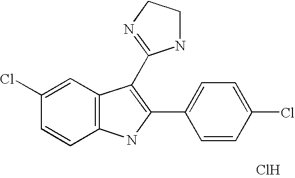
Cl.C1=C(Cl)C=CC2=C1C(C1=NCCN1)=C(C1=CC=C(Cl)C=C1)N2
